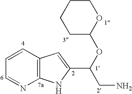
C1=CC2=C(N=C1)NC(C(OC1OCCCC1)CN)=C2
